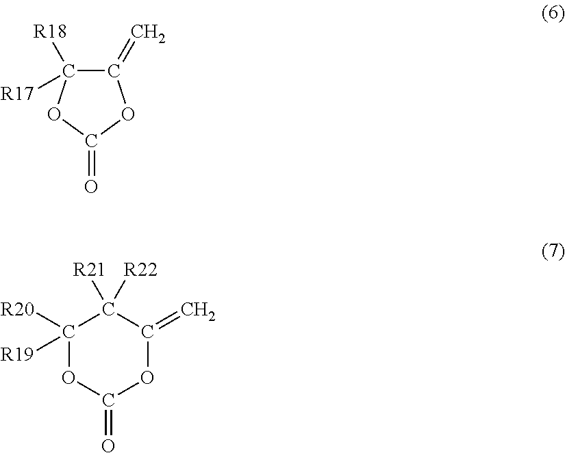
C1(=C)C([R18])([R17])OC(=O)O1.C1([R20])([R19])OC(=O)OC(=C)C1([R21])[R22]
